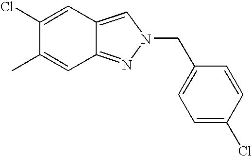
C1(Cl)=CC2=CN(CC3=CC=C(Cl)C=C3)N=C2C=C1C
